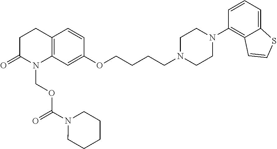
C12=C(CCC(=O)N1COC(N1CCCCC1)=O)C=CC(OCCCCN1CCN(C3=C4C(=CC=C3)SC=C4)CC1)=C2
